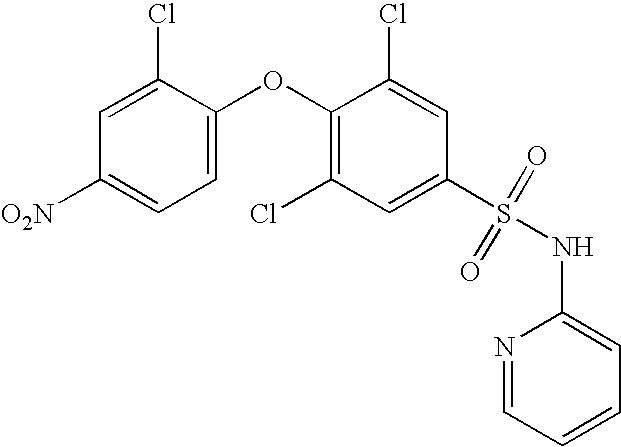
O(C1=C(Cl)C=C(S(NC2=CC=CC=N2)(=O)=O)C=C1Cl)C1=CC=C([O2N])C=C1Cl
